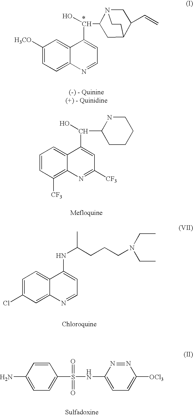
C1([H3CO])=CC=C2C(=C1)C([*CH](C1N3CC(C=C)C(C1)CC3)O)=CC=N2.C1=CC([CF3])=C2C(=C1)C(C(C1CCCCN1)O)=CC([CF3])=N2.C1=C(Cl)C=C2C(=C1)C(NC(CCCN(CC)CC)C)=CC=N2.C1(N)=CC=C(S(=O)(=O)NC2=CC=C([OCl3])N=N2)C=C1
